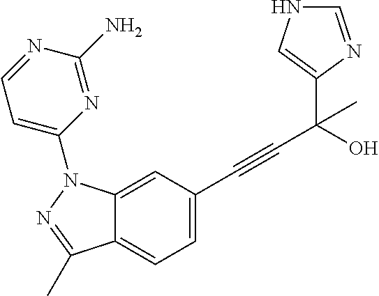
C12=CC(C#CC(C3=CNC=N3)(C)O)=CC=C1C(C)=NN2C1=CC=NC(N)=N1
